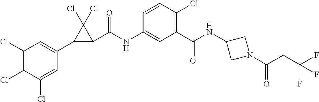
C1(Cl)=C(Cl)C(Cl)=CC(C2C(C(NC3=CC(C(=O)NC4CN(C(CC(F)(F)F)=O)C4)=C(Cl)C=C3)=O)C2(Cl)Cl)=C1
